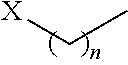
[X]CC
